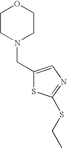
C1(CN2CCOCC2)=CN=C(SCC)S1
